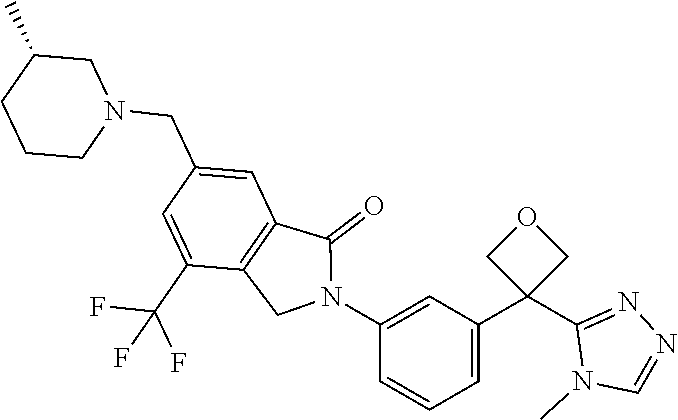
C1(CN2CC(C)CCC2)=CC2=C(C(C(F)(F)F)=C1)CN(C1=CC(C3(C4=NN=CN4C)COC3)=CC=C1)C2=O
